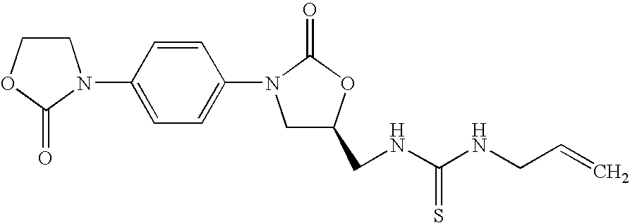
C1COC(=O)N1C1=CC=C(N2CC(CNC(=S)NCC=C)OC2=O)C=C1
